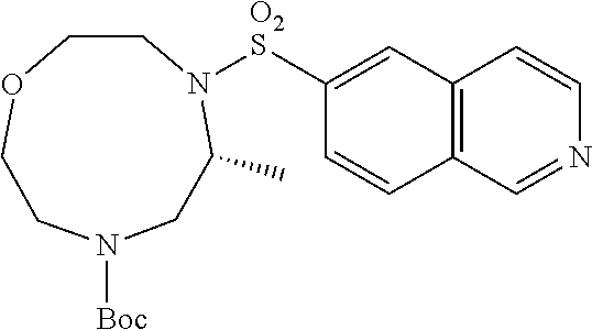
C12=C(C=C([O2S]N3C(C)CN([Boc])CCOCC3)C=C1)C=CN=C2
